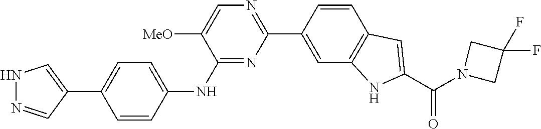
N1=C(NC2=CC=C(C3=CNN=C3)C=C2)C([MeO])=CN=C1C1=CC2=C(C=C1)C=C(C(=O)N1CC(F)(F)C1)N2
